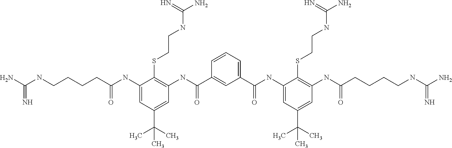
C1(NC(CCCCNC(N)=N)=O)=CC(C(C)(C)C)=CC(NC(C2=CC(C(NC3=CC(C(C)(C)C)=CC(NC(CCCCNC(N)=N)=O)=C3SCCNC(N)=N)=O)=CC=C2)=O)=C1SCCNC(N)=N
